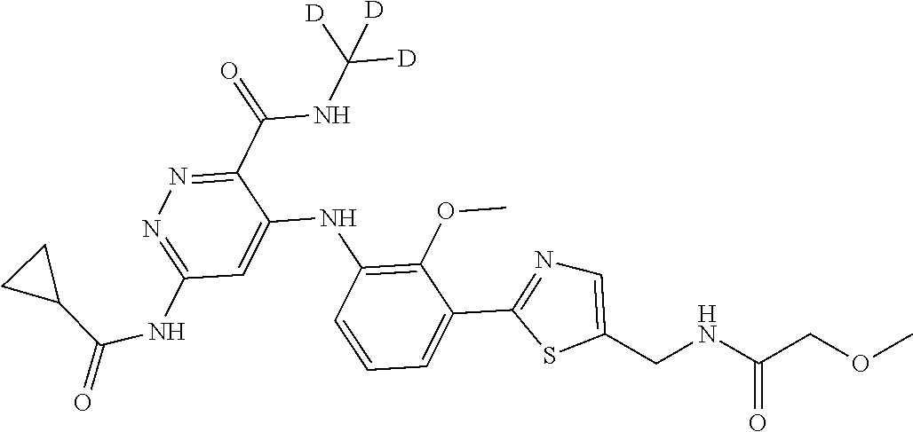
C1(C(NC([D])([D])[D])=O)=NN=C(NC(=O)C2CC2)C=C1NC1=C(OC)C(C2=NC=C(CNC(COC)=O)S2)=CC=C1
